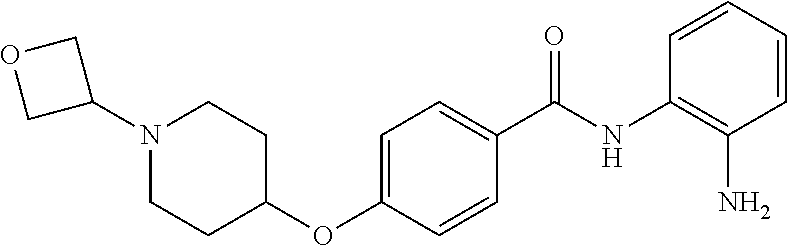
C1=CC=CC(N)=C1NC(C1=CC=C(OC2CCN(C3COC3)CC2)C=C1)=O
